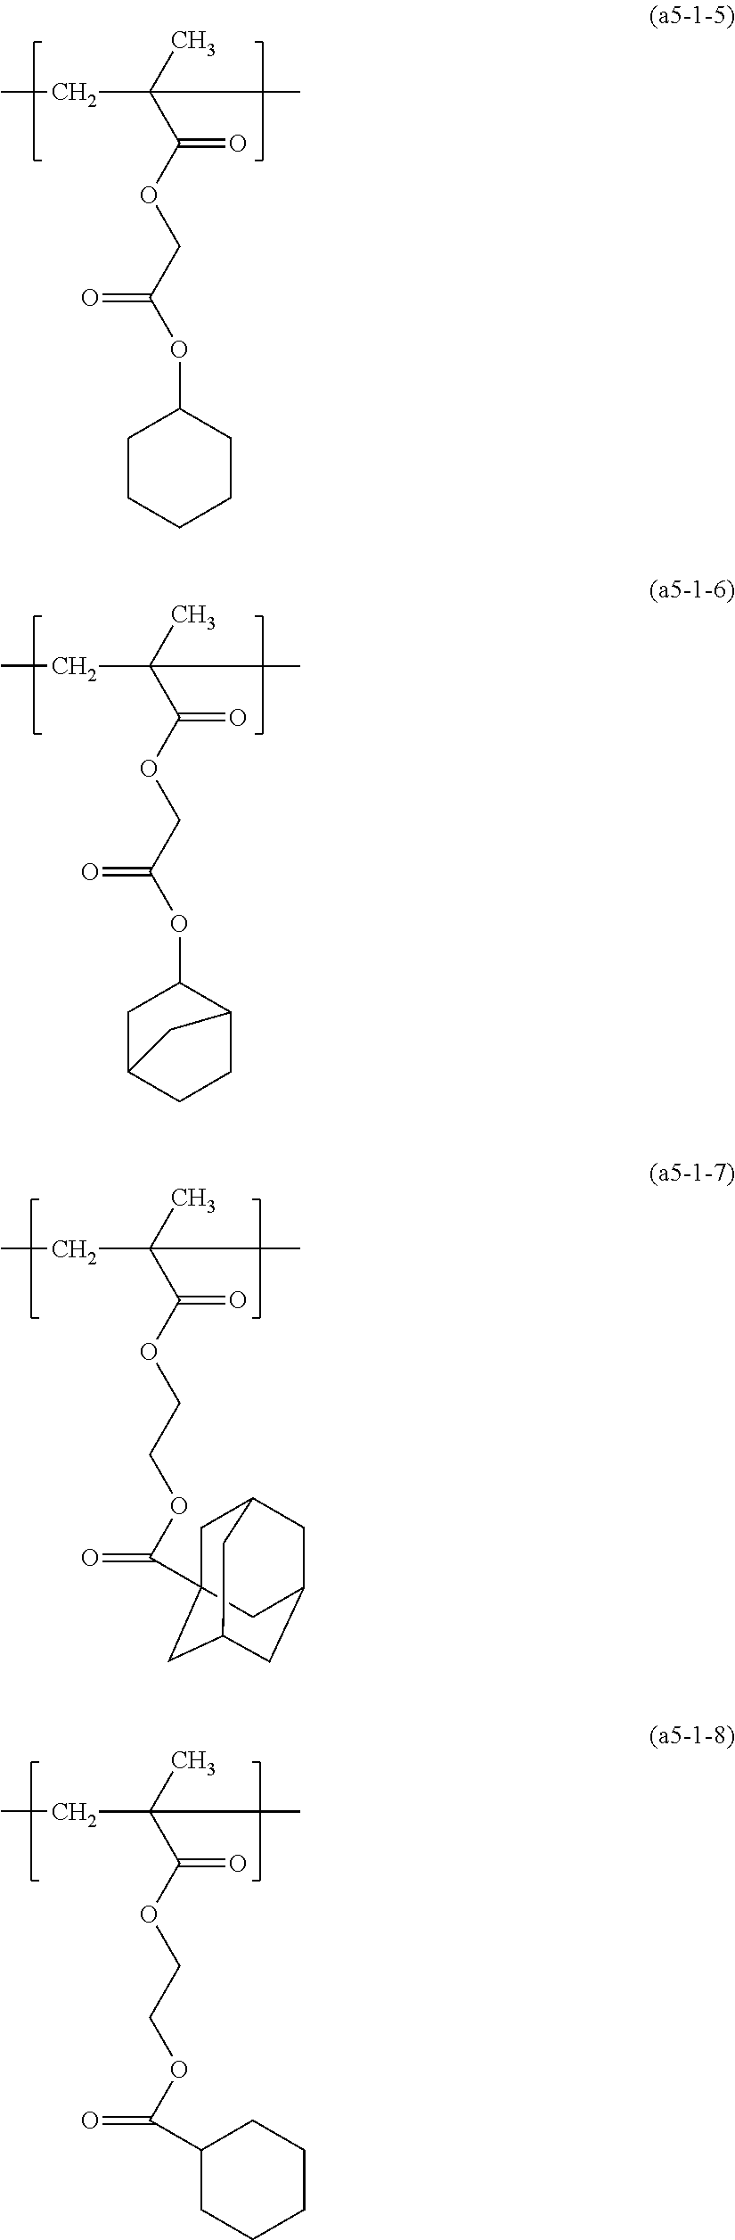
CC(C(OCC(OC1CCCCC1)=O)=O)(C)CC.CC(C(OCC(OC1CC2CCC1C2)=O)=O)(C)CC.CC(C(OCCOC(=O)C12CC3CC(CC(C1)C3)C2)=O)(C)CC.CC(C(OCCOC(=O)C1CCCCC1)=O)(C)CC
